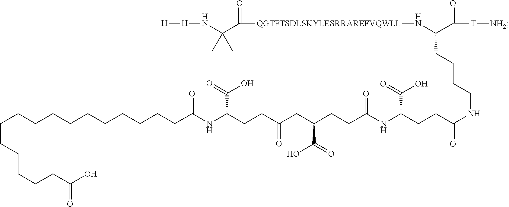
[H][H]NC(C([QGTFTSDLSKYLESRRAREFVQWLL]NC(C([T][NH2])=O)CCCCNC(CCC(C(O)=O)NC(=O)CCC(CC(=O)CCC(NC(=O)CCCCCCCCCCCCCCCCC(=O)O)C(=O)O)C(O)=O)=O)=O)(C)C
